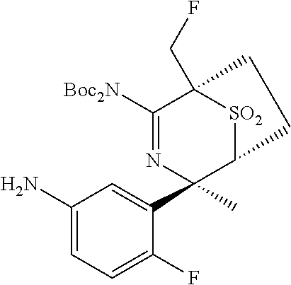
C1(N)=CC=C(F)C(C2(C)C3[SO2]C(CF)(C([Boc2N])=N2)CC3)=C1
